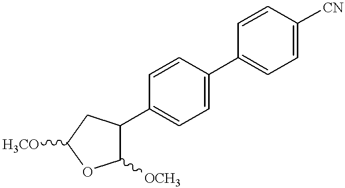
C1(C2=CC=C(C3=CC=C([CN])C=C3)C=C2)C([OCH3])OC([H3CO])C1
